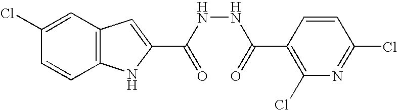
C12=C(C=C(Cl)C=C1)C=C(C(NNC(=O)C1=C(Cl)N=C(Cl)C=C1)=O)N2
